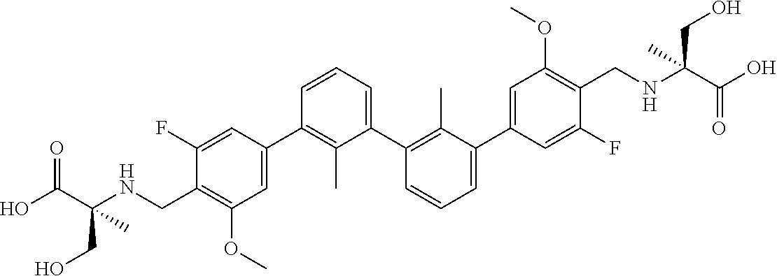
C1(C2=CC(OC)=C(CNC(C(O)=O)(CO)C)C(F)=C2)=C(C)C(C2=C(C)C(C3=CC(OC)=C(CNC(C(O)=O)(CO)C)C(F)=C3)=CC=C2)=CC=C1
